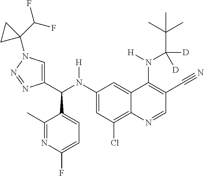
C1(N(C(C2=CN(C3(C(F)F)CC3)N=N2)C2=CC=C(F)N=C2C)[H])=CC(Cl)=C2C(=C1)C(N(C(C(C)(C)C)([D])[D])[H])=C(C#N)C=N2
